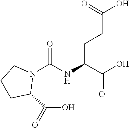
OC(C(NC(N1CCCC1C(O)=O)=O)CCC(O)=O)=O
